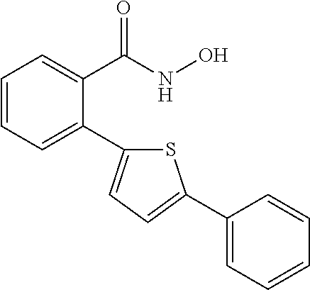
C1=CC=C(C2=CC=C(C3=CC=CC=C3)S2)C(C(=O)NO)=C1
